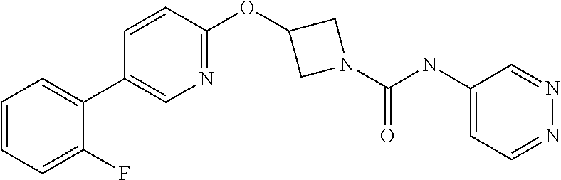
C1=CC=C(F)C(C2=CN=C(OC3CN(C(=O)NC4=CC=NN=C4)C3)C=C2)=C1
